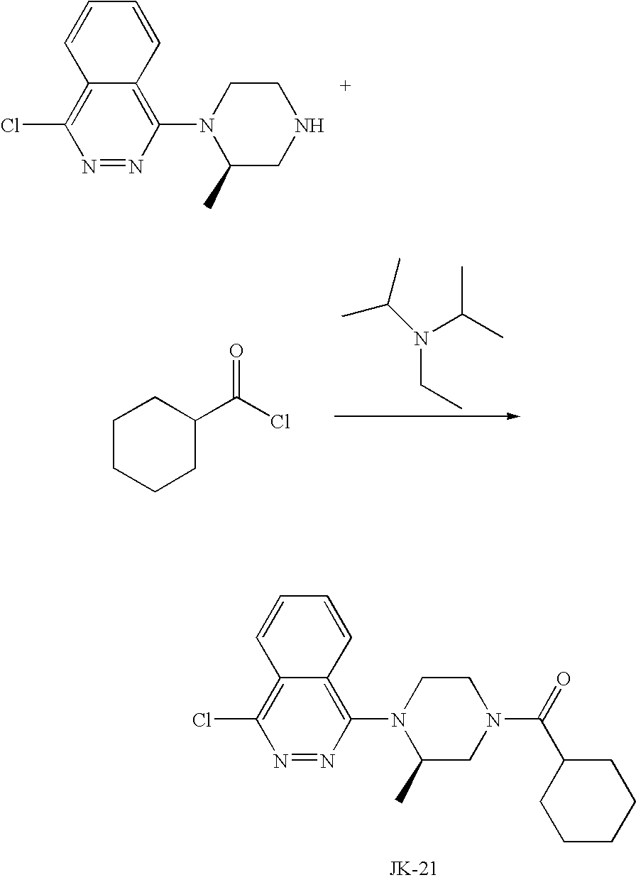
N1=NC(N2C(C)CNCC2)=C2C(=C1Cl)C=CC=C2.N1=NC(N2C(C)CN(C(=O)C3CCCCC3)CC2)=C2C(=C1Cl)C=CC=C2.C1CCCC(C(Cl)=O)C1.N(CC)(C(C)C)C(C)C
